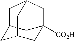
C12CC3CC([CO2H])(C1)CC(C2)C3
